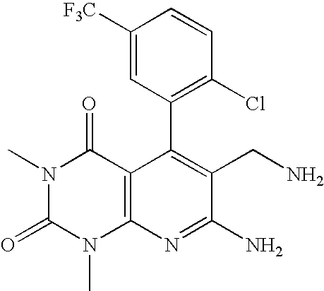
C1(C2=C(Cl)C=CC([F3C])=C2)=C(CN)C(N)=NC2=C1C(=O)N(C)C(=O)N2C
